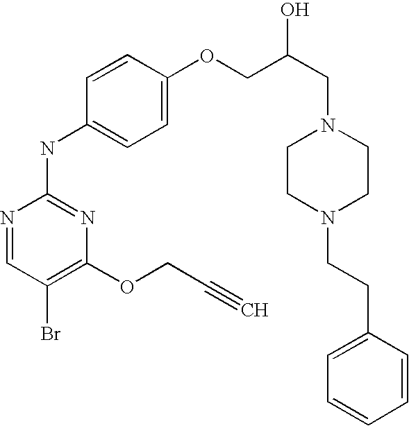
N1=CC(Br)=C(OCC#C)N=C1NC1=CC=C(OCC(CN2CCN(CCC3=CC=CC=C3)CC2)O)C=C1
